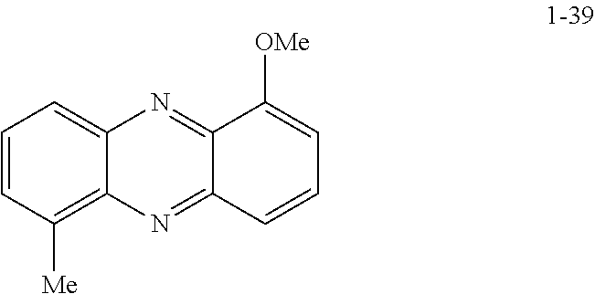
C1=CC([Me])=C2C(=C1)N=C1C(=N2)C=CC=C1[OMe]
